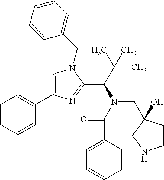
C1=C(C2=CC=CC=C2)N=C(C(C(C)(C)C)N(C(=O)C2=CC=CC=C2)CC2(O)CCNC2)N1CC1=CC=CC=C1
